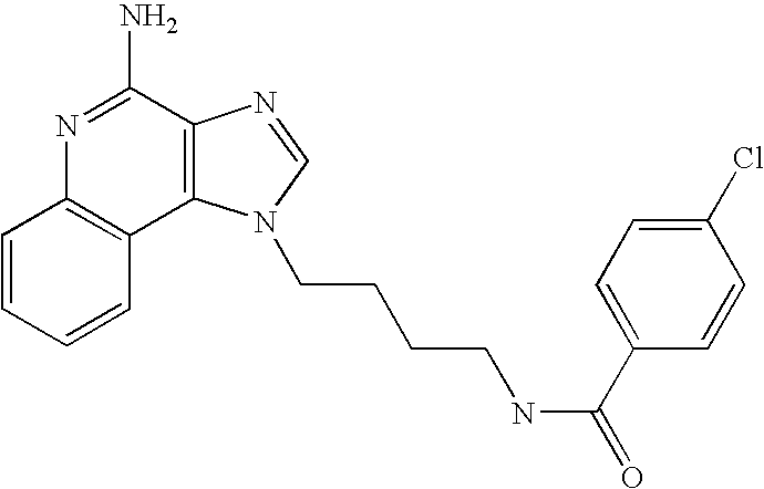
C1=CC=CC2=C1N=C(N)C1=C2N(CCCCNC(=O)C2=CC=C(Cl)C=C2)C=N1
